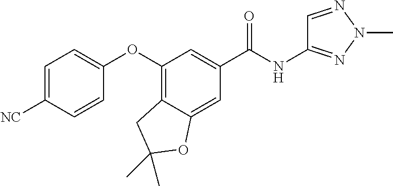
C1=C([NC])C=CC(OC2=C3C(=CC(C(NC4=NN(C)N=C4)=O)=C2)OC(C)(C)C3)=C1
